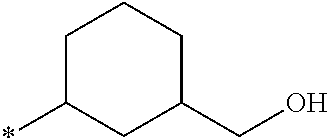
C1C(*)CC(CO)CC1
